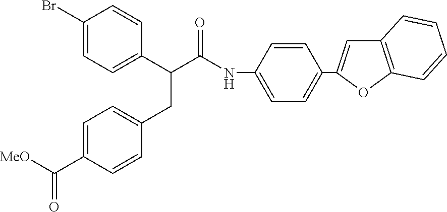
C1(Br)=CC=C(C(C(NC2=CC=C(C3=CC4=C(O3)C=CC=C4)C=C2)=O)CC2=CC=C(C([MeO])=O)C=C2)C=C1
